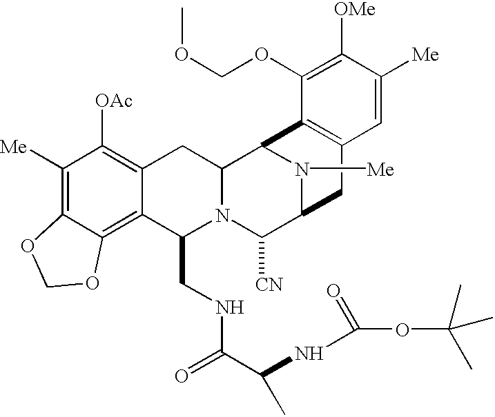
C1([Me])=C2C(=C3C(=C1[OAc])CC1N(C3CNC(C(NC(=O)OC(C)(C)C)C)=O)C([CN])C3N([Me])C1C1=C(C3)C=C([Me])C([OMe])=C1OCOC)OCO2
